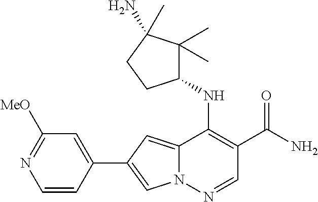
N12C(=CC(C3=CC([MeO])=NC=C3)=C1)C(NC1C(C)(C)C(N)(C)CC1)=C(C(N)=O)C=N2
